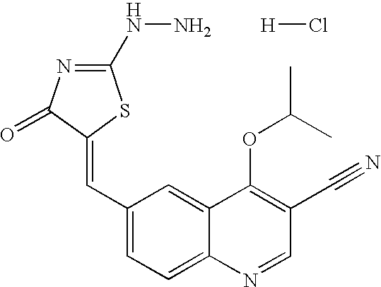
C1(C=C2C(=O)N=C(NN)S2)=CC=C2C(=C1)C(OC(C)C)=C(C#N)C=N2.[H]Cl
